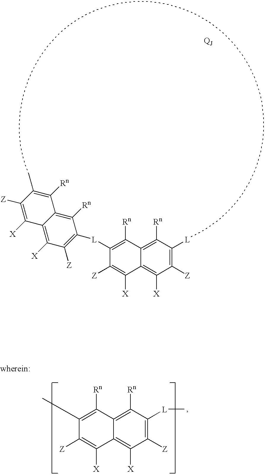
C1([L]C2=C([Z])C([X])=C3C(=C2[Rn])C([Rn])=C(C)C([Z])=C3[X])=C([Rn])C2=C([Rn])C([L])=C([Z])C([X])=C2C([X])=C1[Z].C1(C)=C([Rn])C2=C([Rn])C([L]C)=C([Z])C([X])=C2C([X])=C1[Z]
